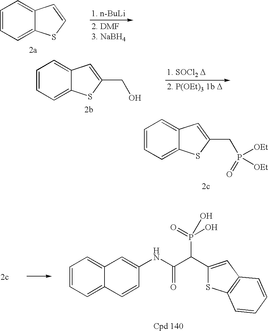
C1=CC=C2C(=C1)C=CS2.C1=CC=C2C(=C1)C=C(CO)S2.C1=CC=C2C(=C1)C=C(CP([OEt])([OEt])=O)S2.C1=CC=C2C(=C1)C=C(NC(C(C1=CC3=C(S1)C=CC=C3)P(O)(=O)O)=O)C=C2
